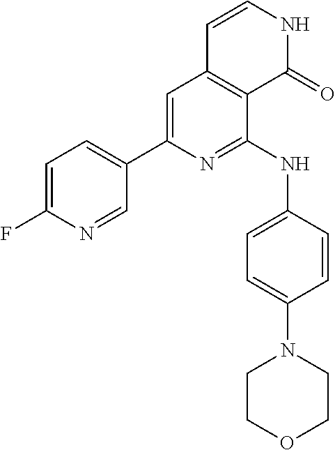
C1=C(F)N=CC(C2=CC3=C(C(NC4=CC=C(N5CCOCC5)C=C4)=N2)C(=O)NC=C3)=C1
